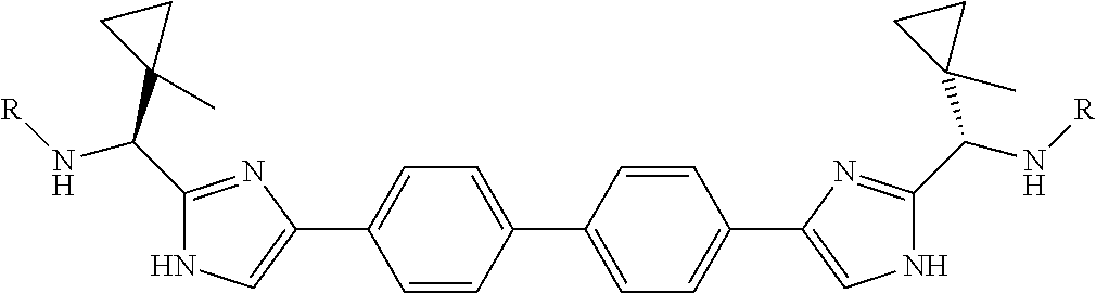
C1=C(C2=CNC(C(N[R])C3(C)CC3)=N2)C=CC(C2=CC=C(C3=CNC(C(C4(C)CC4)N[R])=N3)C=C2)=C1
